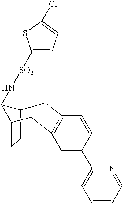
C12CCC(C1N[SO2]C1=CC=C(Cl)S1)CC1=C(C=CC(C3=CC=CC=N3)=C1)C2
